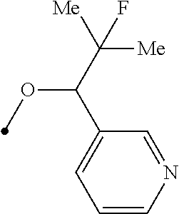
C1=CN=CC(C(C([Me])([Me])F)OC)=C1
